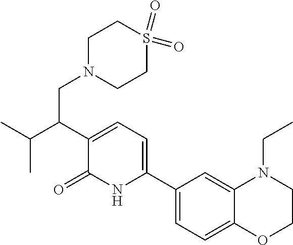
C1(C2=CC=C(C(C(C)C)CN3CCS(=O)(=O)CC3)C(=O)N2)=CC=C2C(=C1)N(CC)CCO2
